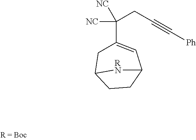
C(C1=CC2CCC(C1)[RN]2)([NC])(CC#C[Ph])[NC]
